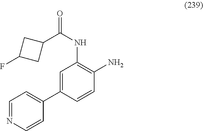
C(NC1=C(N)C=CC(C2=CC=NC=C2)=C1)(=O)C1CC(F)C1
